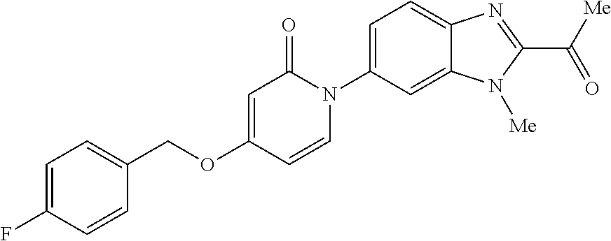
C1(COC2=CC(=O)N(C3=CC=C4C(=C3)N([Me])C(C([Me])=O)=N4)C=C2)=CC=C(F)C=C1
